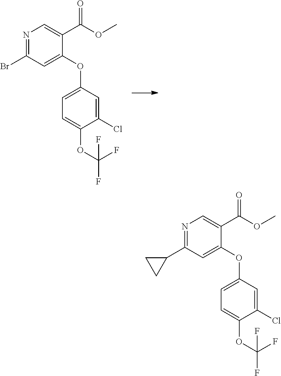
O(C1=CC(Br)=NC=C1C(OC)=O)C1=CC=C(OC(F)(F)F)C(Cl)=C1.O(C1=CC(C2CC2)=NC=C1C(OC)=O)C1=CC=C(OC(F)(F)F)C(Cl)=C1
